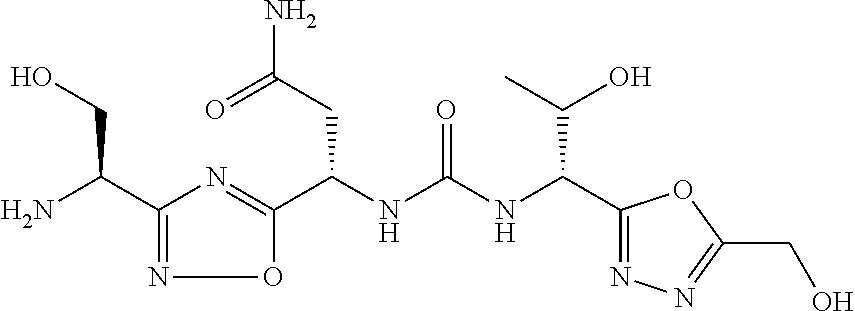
C1(C(N)CO)=NOC(C(NC(NC(C2=NN=C(CO)O2)C(O)C)=O)CC(N)=O)=N1
